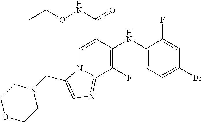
C1(NC2=C(F)C3=NC=C(CN4CCOCC4)N3C=C2C(NOCC)=O)=CC=C(Br)C=C1F
